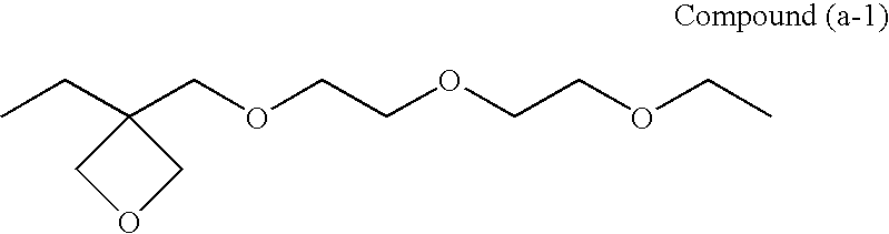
CCC1(COCCOCCOCC)COC1
